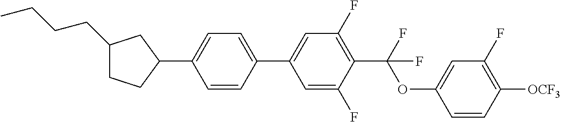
C1(CCCC)CCC(C2=CC=C(C3=CC(F)=C(C(OC4=CC(F)=C([OCF3])C=C4)(F)F)C(F)=C3)C=C2)C1
